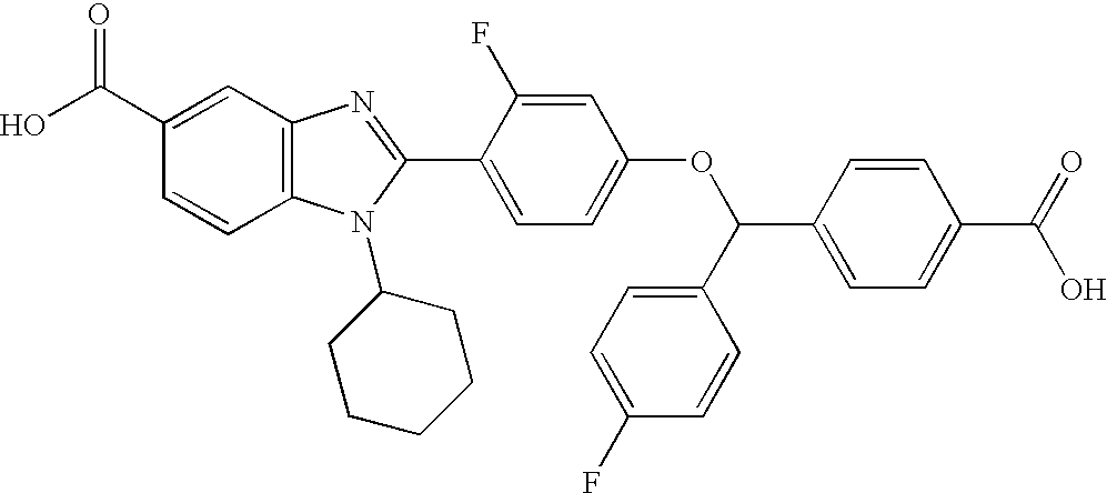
OC(C1=CC2=C(C=C1)N(C1CCCCC1)C(C1=CC=C(OC(C3=CC=C(C(=O)O)C=C3)C3=CC=C(F)C=C3)C=C1F)=N2)=O
